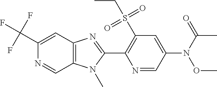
C1(C(F)(F)F)=CC2=C(C=N1)N(C)C(C1=C(S(CC)(=O)=O)C=C(N(OC)C(C)=O)C=N1)=N2
